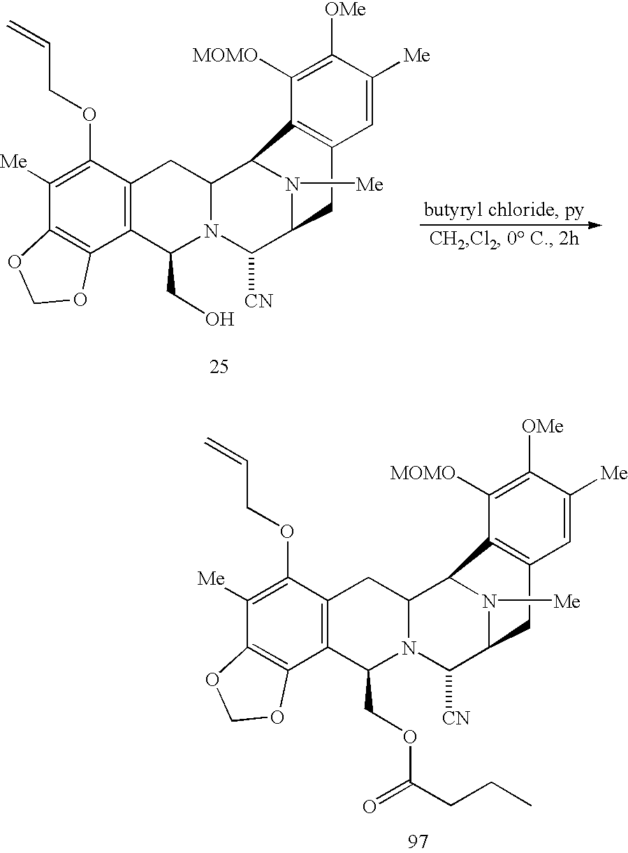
C1([Me])=C(OCC=C)C2=C(C3=C1OCO3)C(COC(=O)CCC)N1C(C3N([Me])C(C1[CN])CC1=C3C([MOMO])=C([OMe])C([Me])=C1)C2.C1([Me])=C(OCC=C)C2=C(C3=C1OCO3)C(CO)N1C(C3N([Me])C(C1[CN])CC1=C3C([MOMO])=C([OMe])C([Me])=C1)C2
